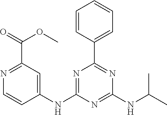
N1=C(C(OC)=O)C=C(NC2=NC(C3=CC=CC=C3)=NC(NC(C)C)=N2)C=C1
